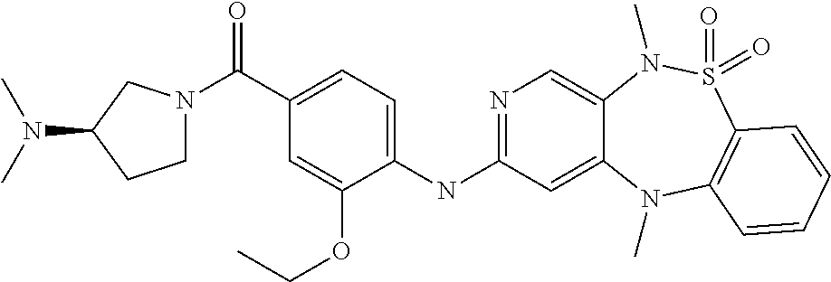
C1(NC2=NC=C3C(=C2)N(C)C2=C(S(=O)(=O)N3C)C=CC=C2)=CC=C(C(=O)N2CCC(N(C)C)C2)C=C1OCC
